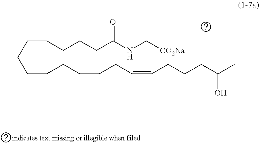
C(CCCCCC=CCCCC(C)O)CCCCCCC(NC[CO2Na])=O
